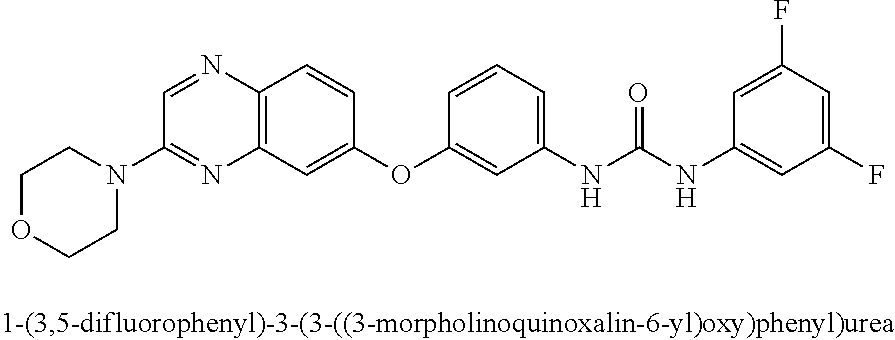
C1=NC2=C(N=C1N1CCOCC1)C=C(OC1=CC(NC(NC3=CC(F)=CC(F)=C3)=O)=CC=C1)C=C2
